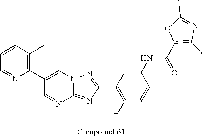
C1(C2=CN3C(=NC(C4=C(F)C=CC(NC(C5=C(C)N=C(C)O5)=O)=C4)=N3)N=C2)=C(C)C=CC=N1
